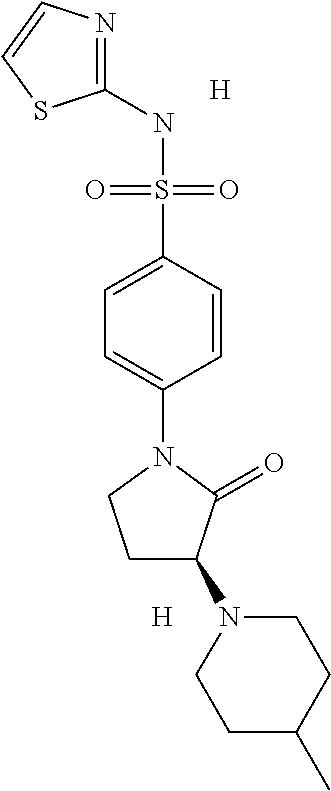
C1(NS(C2=CC=C(N3CCC(N4CCC(C)CC4)C3=O)C=C2)(=O)=O)=NC=CS1.[H].[H]
